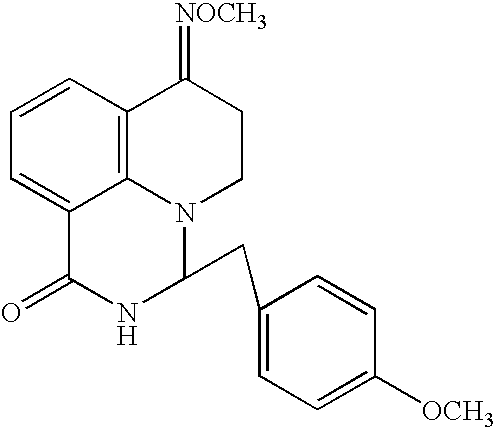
C1=CC2=C3C(=C1)C(=O)NC(CC1=CC=C([OCH3])C=C1)N3CCC2=[NOCH3]
